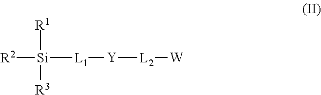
[R2][Si]([R1])([R3])[L1][Y][L2][W]
